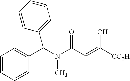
C1=CC=CC(C(N(C)C(C=C([CO2H])O)=O)C2=CC=CC=C2)=C1
